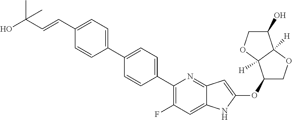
C1(OC2=CC3=NC(C4=CC=C(C5=CC=C(C=CC(O)(C)C)C=C5)C=C4)=C(F)C=C3N2)COC2([H])C1([H])OCC2O
